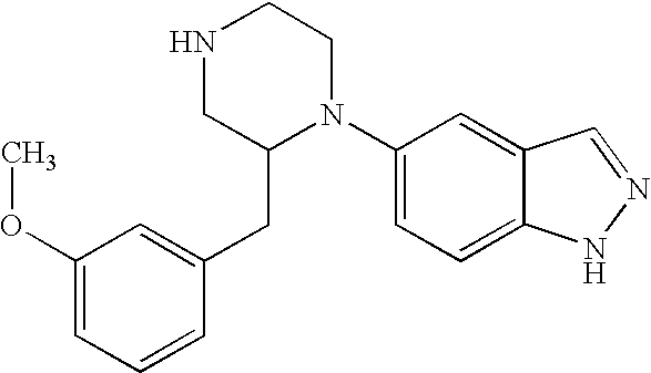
C1(OC)=CC=CC(CC2N(C3=CC=C4C(=C3)C=NN4)CCNC2)=C1
